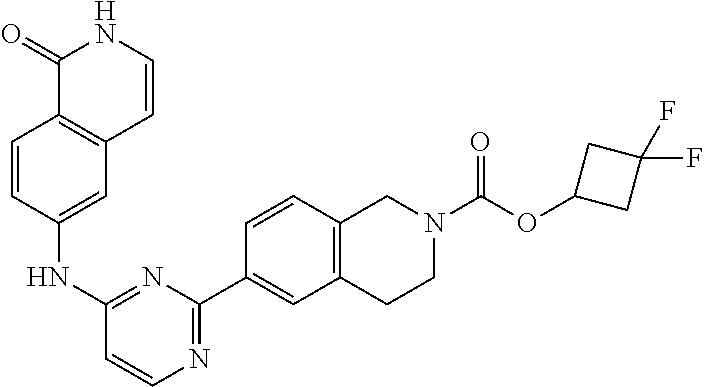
C1=CNC(=O)C2=C1C=C(NC1=NC(C3=CC4=C(C=C3)CN(C(OC3CC(F)(F)C3)=O)CC4)=NC=C1)C=C2
